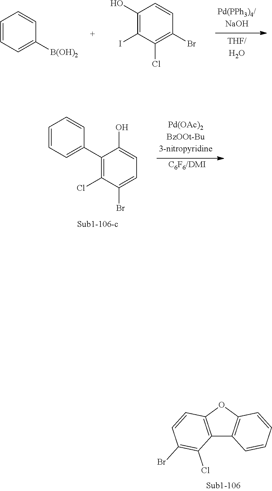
C12=C(OC3=C1C=CC=C3)C=CC(Br)=C2Cl.C1=CC=C([B(OH)2])C=C1.C1(O)=C(I)C(Cl)=C(Br)C=C1.C1=CC=C(C2=C(Cl)C(Br)=CC=C2O)C=C1.[C6F6/DMI]
